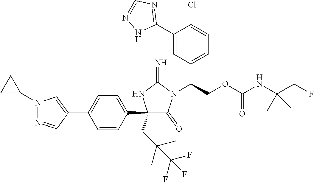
C1(C2=CC=C(C3=CN(C4CC4)N=C3)C=C2)(CC(C)(C)C(F)(F)F)C(=O)N(C(COC(NC(CF)(C)C)=O)C2=CC=C(Cl)C(C3=NC=NN3)=C2)C(=N)N1
